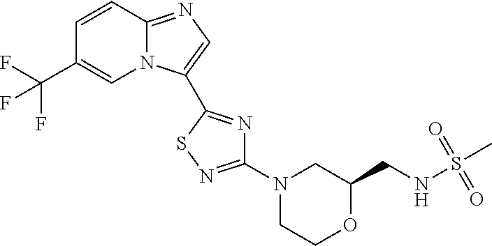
C12=NC=C(C3=NC(N4CCOC(CNS(C)(=O)=O)C4)=NS3)N1C=C(C(F)(F)F)C=C2
